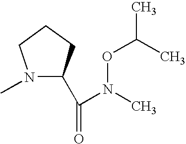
N1(C)C(C(=O)N(C)OC(C)C)CCC1
